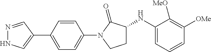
C1(C2=CNN=C2)=CC=C(N2C(=O)C(NC3=CC=CC([OMe])=C3[MeO])CC2)C=C1
